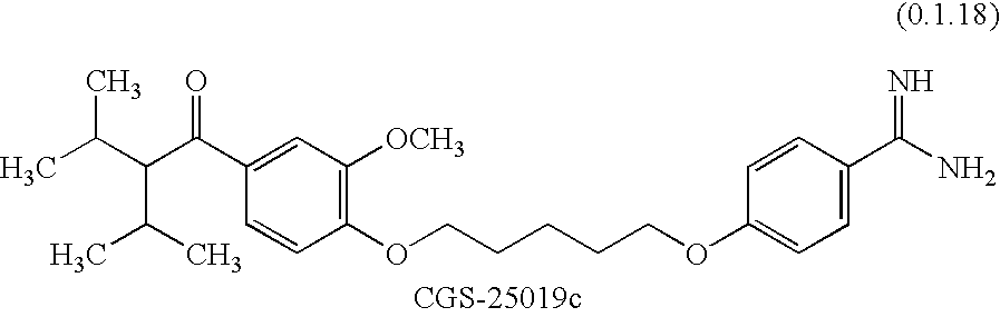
C1(C(C(C(C)C)C(C)C)=O)=CC([OCH3])=C(OCCCCCOC2=CC=C(C(N)=N)C=C2)C=C1
